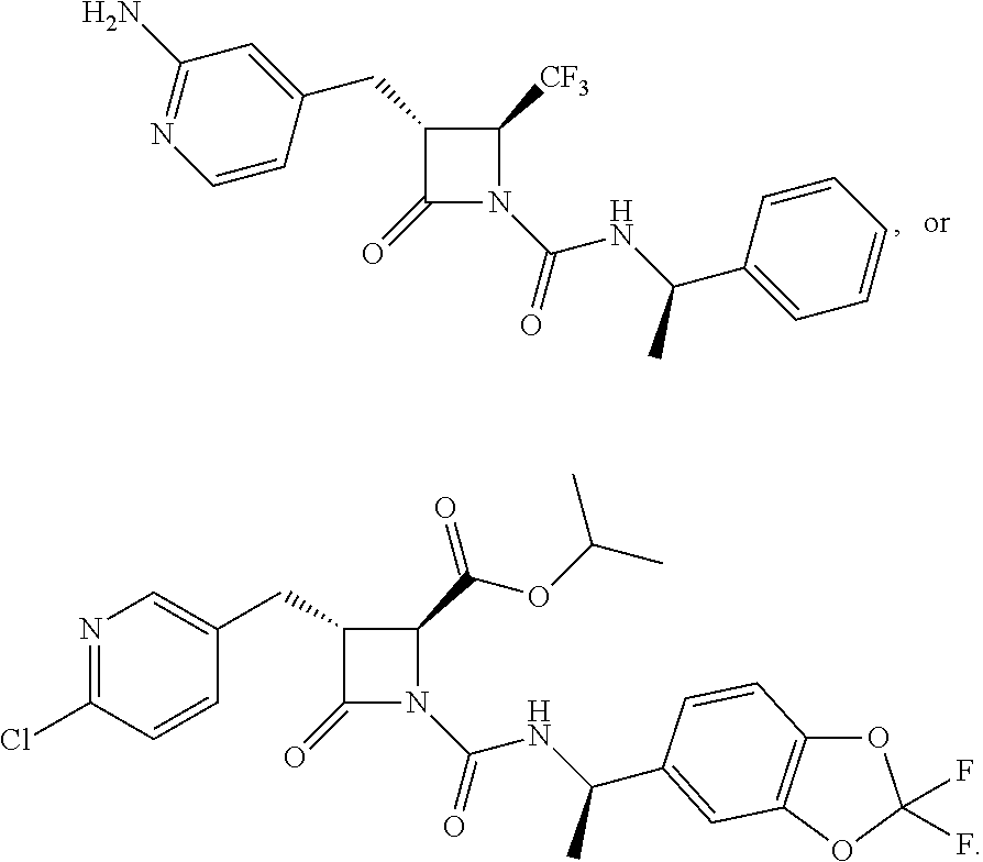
C1(=O)C(CC2=CC(N)=NC=C2)C([CF3])N1C(NC(C1=CC=CC=C1)C)=O.C1(=O)N(C(NC(C)C2=CC3=C(OC(F)(F)O3)C=C2)=O)C(C(OC(C)C)=O)C1CC1=CN=C(Cl)C=C1
